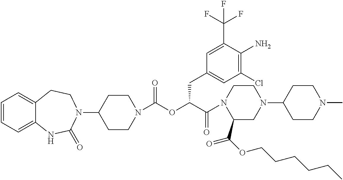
C1=CC=C2C(=C1)CCN(C1CCN(C(OC(C(N3C(C(OCCCCCC)=O)CN(C4CCN(C)CC4)CC3)=O)CC3=CC(Cl)=C(N)C(C(F)(F)F)=C3)=O)CC1)C(=O)N2
